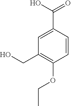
C1=C(C(=O)O)C=CC(OCC)=C1CO
